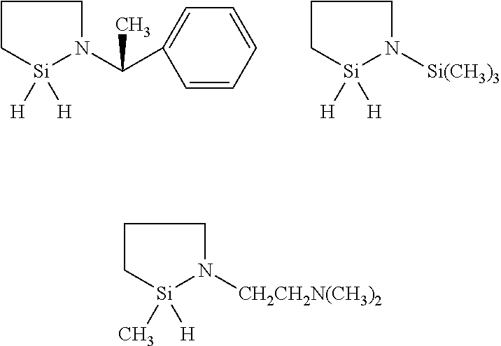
C1C[Si]([H])([H])N([Si(CH3)3])C1.C1C[Si]([H])([H])N(C(C2=CC=CC=C2)C)C1.C1C[Si](C)([H])N([CH2CH2N(CH3)2])C1
